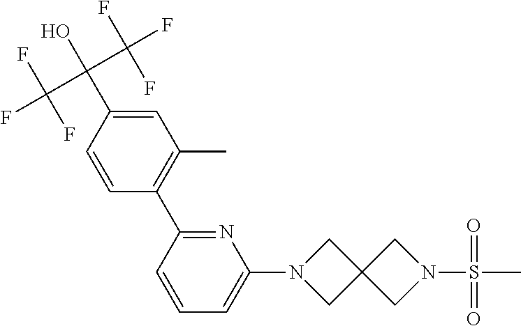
C1=C(C(O)(C(F)(F)F)C(F)(F)F)C=CC(C2=NC(N3CC4(C3)CN(S(C)(=O)=O)C4)=CC=C2)=C1C
